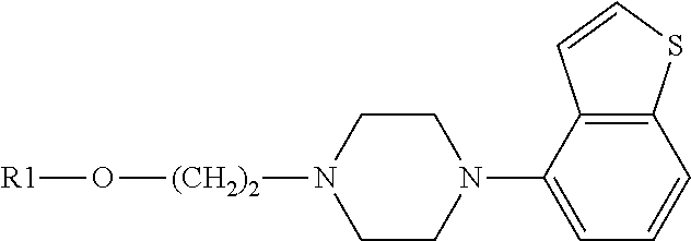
C12=C(C(N3CCN([(CH2)2]O[R1])CC3)=CC=C1)C=CS2
